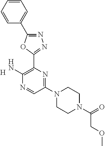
C1(N2CCN(C(COC)=O)CC2)=NC(C2=NN=C(C3=CC=CC=C3)O2)=C(N)N=C1.[H]
